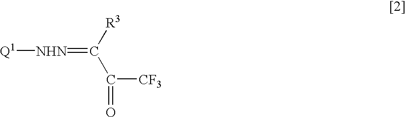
[Q1][NHN]=C([R3])C([CF3])=O
